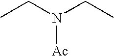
CCN(CC)[Ac]
